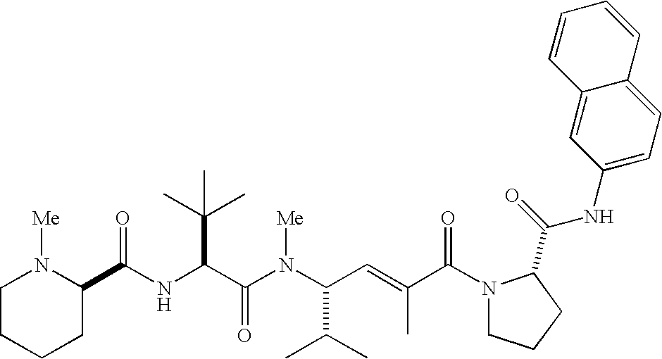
N(C(C(N(C(C=C(C(N1CCCC1C(=O)NC1=CC=C2C(=C1)C=CC=C2)=O)C)C(C)C)[Me])=O)C(C)(C)C)C(=O)C1N([Me])CCCC1
